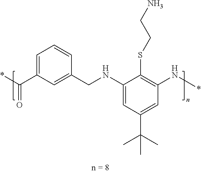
C1=C(C(=O)*)C=C(CNC2=CC(C(C)(C)C)=CC(N*)=C2SCCN)C=C1
